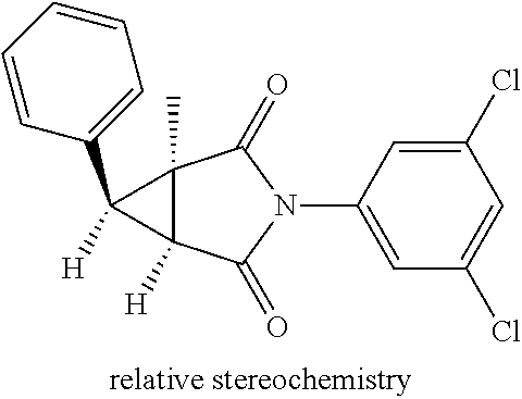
C1(Cl)=CC(N2C(=O)C3(C)C([H])(C2=O)C3(C2=CC=CC=C2)[H])=CC(Cl)=C1
